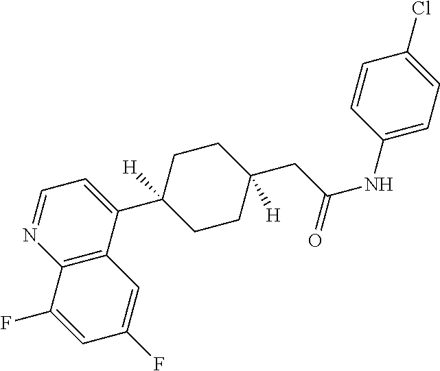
C12=C(C(C3([H])CCC(CC(NC4=CC=C(Cl)C=C4)=O)([H])CC3)=CC=N1)C=C(F)C=C2F
